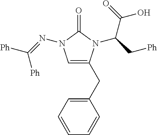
C1=C(CC2=CC=CC=C2)N(C(C[Ph])C(=O)O)C(=O)N1N=C([Ph])[Ph]
